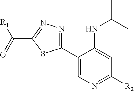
C1(C2=CN=C([R2])C=C2NC(C)C)=NN=C(C(=O)[R1])S1
